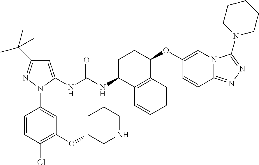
C1=C(NC(NC2C3=C(C=CC=C3)C(OC3=CN4C(=NN=C4N4CCCCC4)C=C3)CC2)=O)N(C2=CC(OC3CNCCC3)=C(Cl)C=C2)N=C1C(C)(C)C
